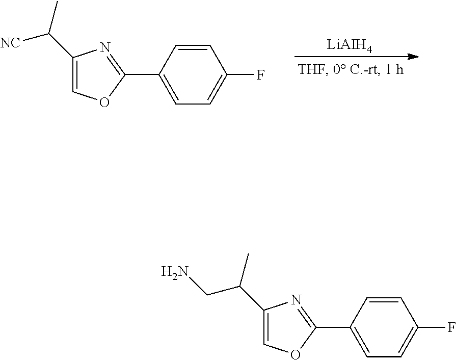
[LiAIH4].C1(C([NC])C)=COC(C2=CC=C(F)C=C2)=N1.C1(C(CN)C)=COC(C2=CC=C(F)C=C2)=N1
